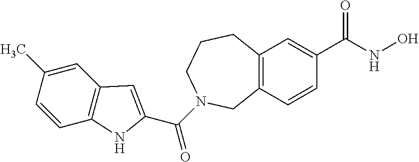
C12=C(C=C(C(=O)NO)C=C1)CCCN(C(=O)C1=CC3=C(C=CC(C)=C3)N1)C2
